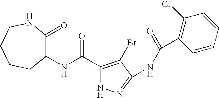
C1(NC(C2=C(Br)C(NC(C3=C(Cl)C=CC=C3)=O)=NN2)=O)C(=O)NCCCC1
